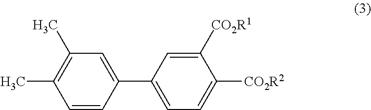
C1=C(C2=CC=C([CO2R2])C([CO2R1])=C2)C=CC(C)=C1C
